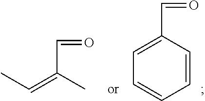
C1=C(C=O)C=CC=C1.CC=C(C)C=O
